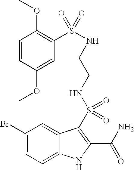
C1(Br)=CC=C2C(=C1)C(S(=O)(=O)NCCNS(C1=C(OC)C=CC(OC)=C1)(=O)=O)=C(C(N)=O)N2
